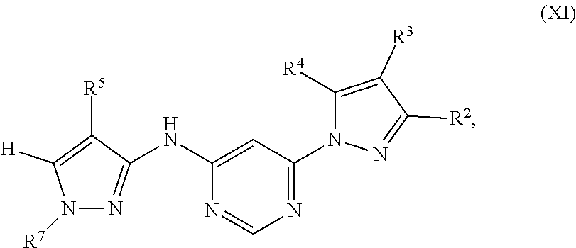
C1([R2])=NN(C2=NC=NC(NC3=NN([R7])C([H])=C3[R5])=C2)C([R4])=C1[R3]
